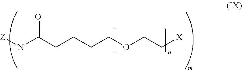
[Z]NC(CCCCOCC[X])=O
